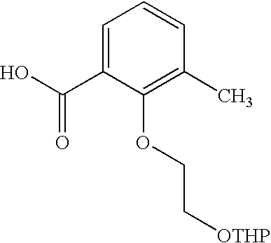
C1=C(C(O)=O)C(OCC[OTHP])=C(C)C=C1
